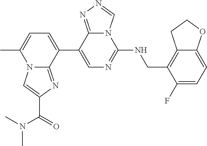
C1(C2=CC=C(C)N3C2=NC(C(=O)N(C)C)=C3)=CN=C(NCC2=C3C(=CC=C2F)OCC3)N2C1=NN=C2
